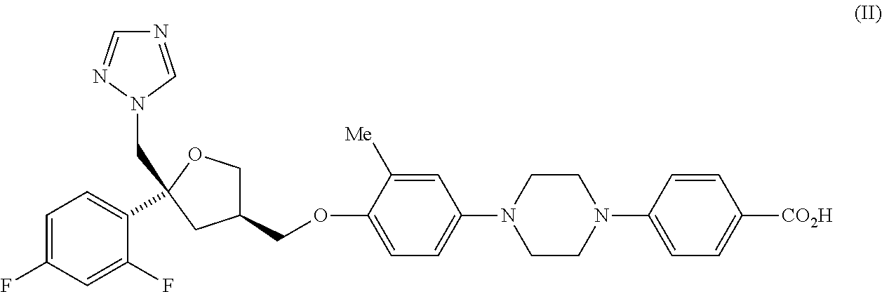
N1=CN(CC2(C3=CC=C(F)C=C3F)OCC(COC3=CC=C(N4CCN(C5=CC=C([CO2H])C=C5)CC4)C=C3[Me])C2)N=C1
